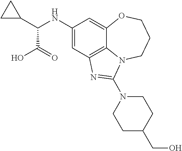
C1(NC(C2CC2)C(=O)O)=CC2=C3C(=C1)OCCCN3C(N1CCC(CO)CC1)=N2
